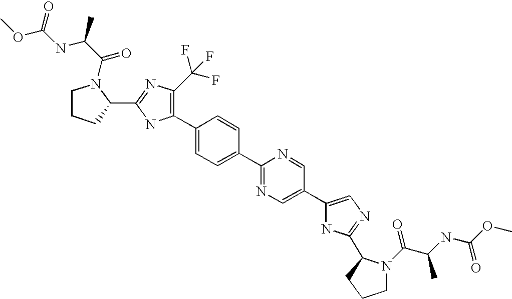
C1(C2=C(C(F)(F)F)N=C(C3N(C(C(C)NC(OC)=O)=O)CCC3)N2)=CC=C(C2=NC=C(C3=CN=C(C4N(C(C(NC(OC)=O)C)=O)CCC4)N3)C=N2)C=C1
